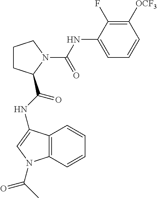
C1CCN(C(NC2=CC=CC([OCF3])=C2F)=O)C1C(NC1=CN(C(C)=O)C2=C1C=CC=C2)=O
